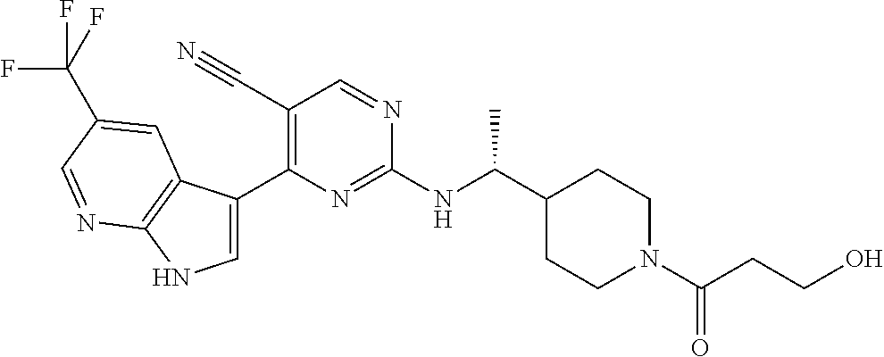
C1(C(NC2=NC(C3=CNC4=C3C=C(C(F)(F)F)C=N4)=C(C#N)C=N2)C)CCN(C(CCO)=O)CC1
